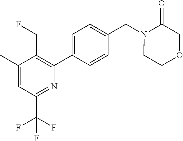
C1(C)=CC(C(F)(F)F)=NC(C2=CC=C(CN3CCOCC3=O)C=C2)=C1CF
